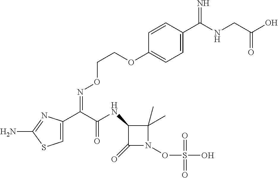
C1=C(C(C(NC2C(=O)N(OS(O)(=O)=O)C2(C)C)=O)=NOCCOC2=CC=C(C(NCC(O)=O)=N)C=C2)N=C(N)S1
